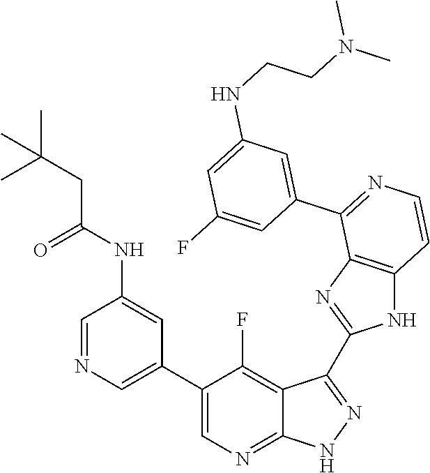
C1=NC=C(C2=CN=C3C(=C2F)C(C2=NC4=C(N2)C=CN=C4C2=CC(NCCN(C)C)=CC(F)=C2)=N[N H]3)C=C1NC(CC(C)(C)C)=O
